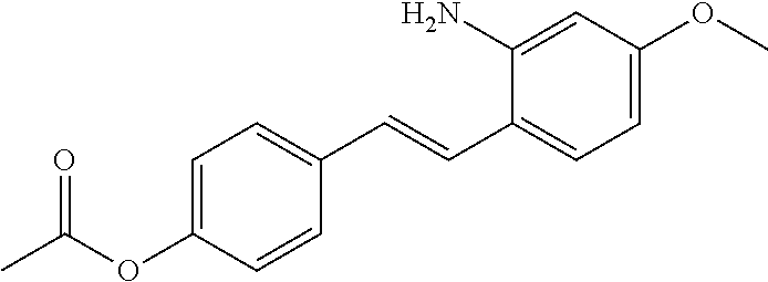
O(C1=CC=C(C=CC2=CC=C(OC)C=C2N)C=C1)C(=O)C
